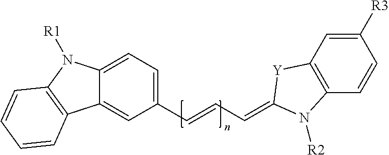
C1(C=CC=C2N([R2])C3=C([Y]2)C=C([R3])C=C3)=CC=C2C(=C1)C1=C(N2[R1])C=CC=C1
